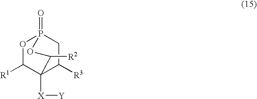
O1C([R1])C2([X][Y])C([R3])CP1(=O)OC2[R2]
